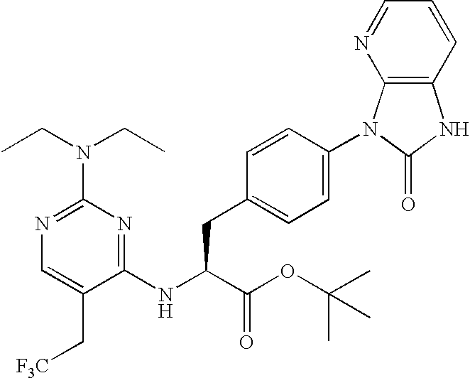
N1=C(N(CC)CC)N=C(NC(C(OC(C)(C)C)=O)CC2=CC=C(N3C4=C(NC3=O)C=CC=N4)C=C2)C(C[F3C])=C1
